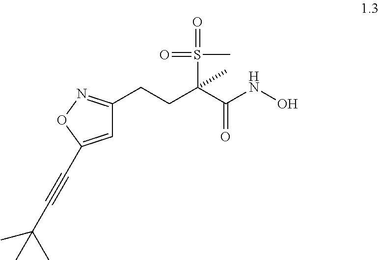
C1=C(C#CC(C)(C)C)ON=C1CCC(C(NO)=O)(C)S(=O)(C)=O
